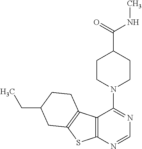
C1CN(C2=NC=NC3=C2C2=C(S3)CC(CC)CC2)CCC1C(=O)NC
